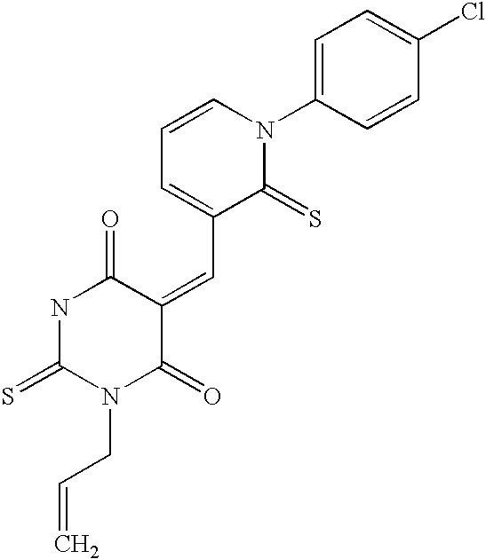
C1=C(N2C=CC=C(C=C3C(=O)NC(=S)N(CC=C)C3=O)C2=S)C=CC(Cl)=C1
